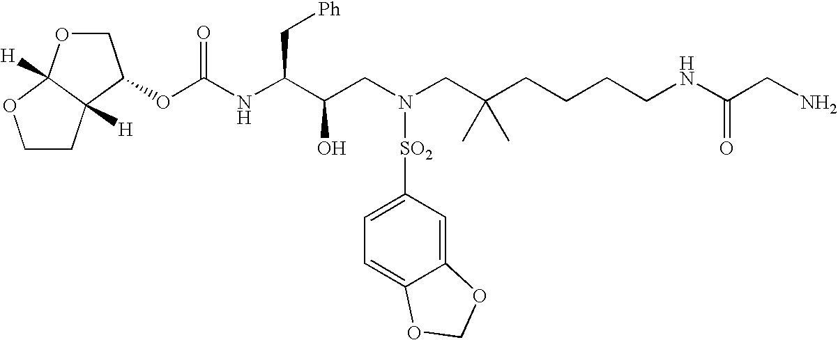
C1CC2([H])C([H])(O1)OCC2OC(NC(C(CN(CC(CCCCNC(CN)=O)(C)C)[SO2]C1=CC=C2C(=C1)OCO2)O)C[Ph])=O
